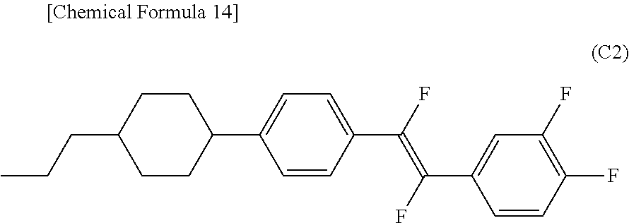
CCCC1CCC(C2=CC=C(C(F)=C(F)C3=CC(F)=C(F)C=C3)C=C2)CC1
